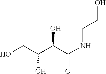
OCC(C(C(=O)NCCO)O)O
